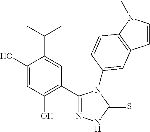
C1(C2=C(O)C=C(O)C(C(C)C)=C2)=NNC(=S)N1C1=CC2=C(N(C)C=C2)C=C1
